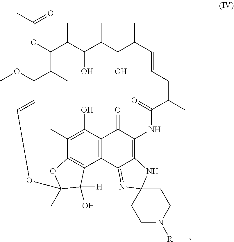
C1(OC(C)=O)C(C)C(O)C(C)C(O)C(C)C=CC=C(C)C(=O)NC2=C3C(=NC4(N3)CCN([R])CC4)C3=C(C2=O)C(O)=C(C)C2=C3C([H])(O)C(C)(O2)OC=CC(OC)C1C
